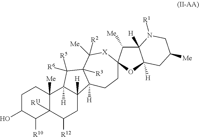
C1C(O)C([R10])C2([R11])C([Me])(C1)C1([H])C([H])(CC2[R12])C2([H])C([R3])(C1([R5])[R6])C([Me])([R2])[X]C1(CC2)C([Me])C2([H])C([H])(O1)CC([Me])CN2[R1]
